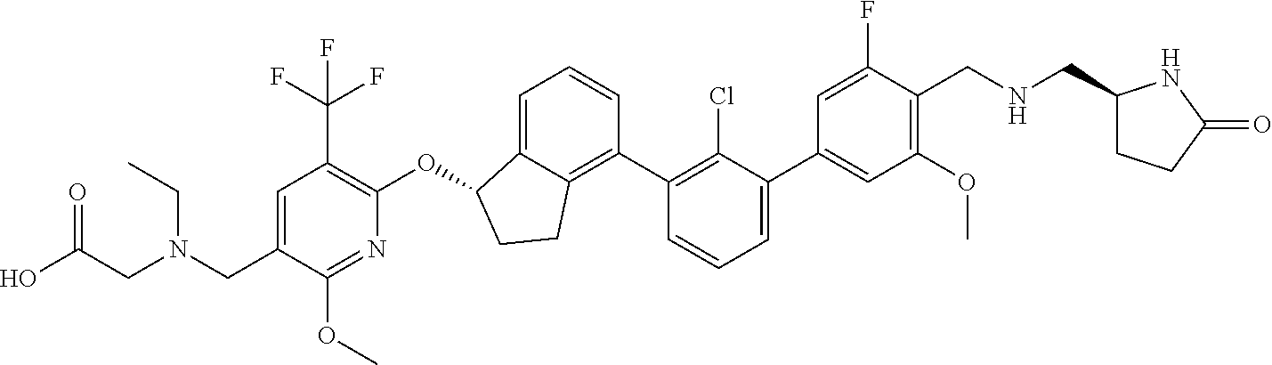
O(C1C2=CC=CC(C3=C(Cl)C(C4=CC(OC)=C(CNCC5CCC(=O)N5)C(F)=C4)=CC=C3)=C2CC1)C1=C(C(F)(F)F)C=C(CN(CC(O)=O)CC)C(OC)=N1
